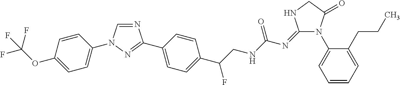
C1=CC(OC(F)(F)F)=CC=C1N1C=NC(C2=CC=C(C(CNC(N=C3N(C4=CC=CC=C4CCC)C(=O)CN3)=O)F)C=C2)=N1
